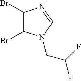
BrC1=C(Br)N(CC(F)F)C=N1
